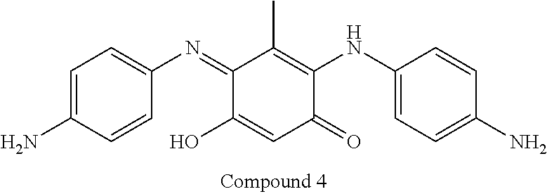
C1=C(N)C=CC(N=C2C(O)=CC(=O)C(NC3=CC=C(N)C=C3)=C2C)=C1
